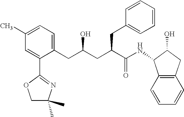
C12=C(C=CC=C1)C(NC(C(CC(CC1=CC=C(C)C=C1C1=NC(C)(C)CO1)O)CC1=CC=CC=C1)=O)C(O)C2
